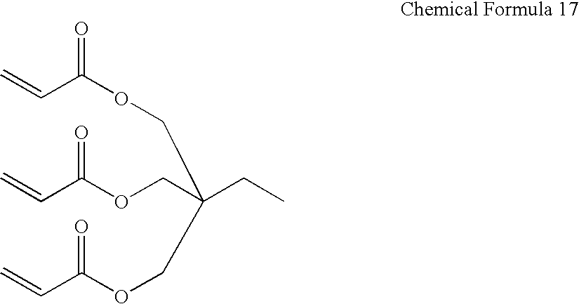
C=CC(=O)OCC(COC(C=C)=O)(CC)COC(C=C)=O
